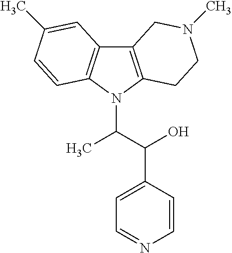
C12=C(N(C(C(C3=CC=NC=C3)O)C)C3=C1C=C(C)C=C3)CCN(C)C2
